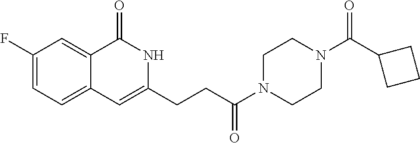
C1(F)=CC=C2C(=C1)C(=O)NC(CCC(N1CCN(C(C3CCC3)=O)CC1)=O)=C2
